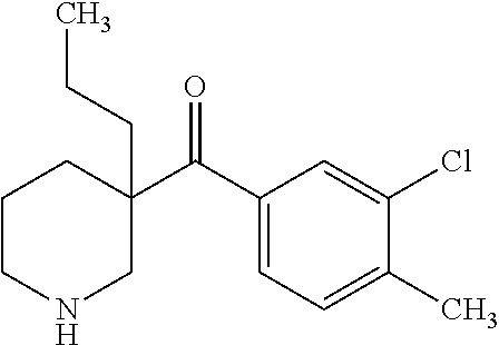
C1(C(C2=CC=C(C)C(Cl)=C2)=O)(CCC)CCCNC1
